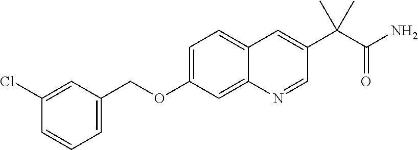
C1(Cl)=CC(COC2=CC=C3C(=C2)N=CC(C(C(N)=O)(C)C)=C3)=CC=C1
